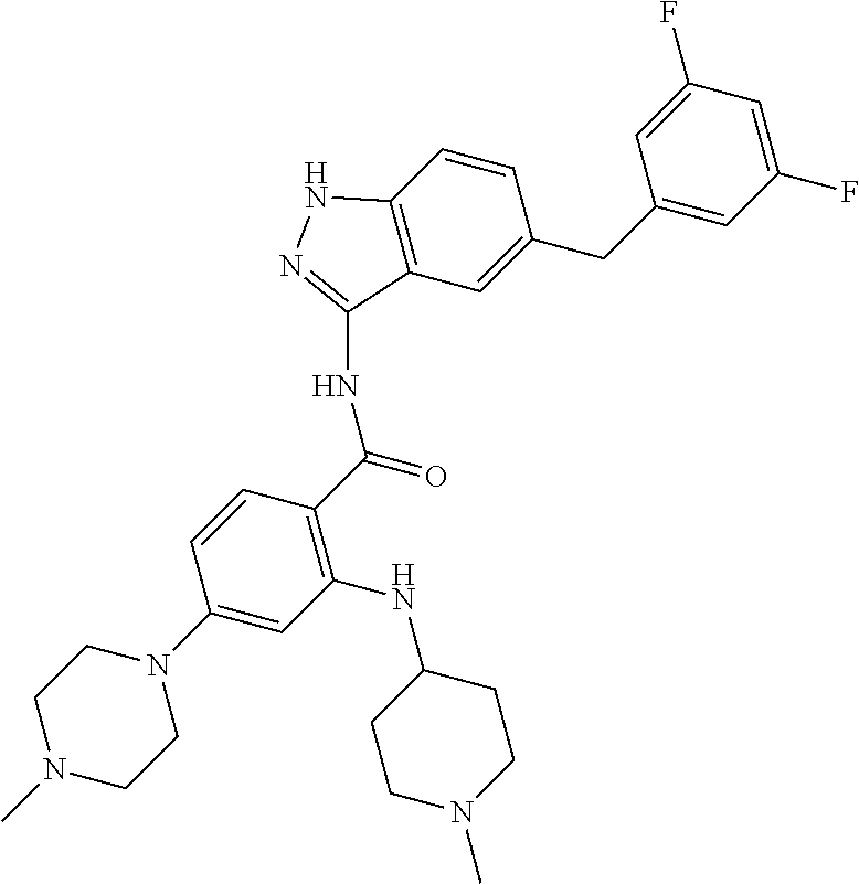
C1=CC2=C(C=C1CC1=CC(F)=CC(F)=C1)C(NC(=O)C1=C(NC3CCN(C)CC3)C=C(N3CCN(C)CC3)C=C1)=NN2
